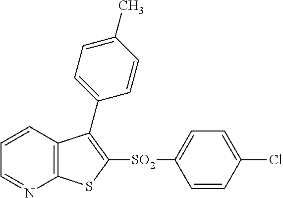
C1=CC2=C(N=C1)SC([SO2]C1=CC=C(Cl)C=C1)=C2C1=CC=C(C)C=C1
